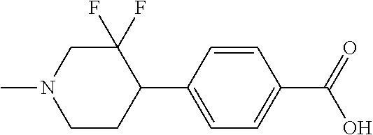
C1(C2=CC=C(C(O)=O)C=C2)C(F)(F)CN(C)CC1
